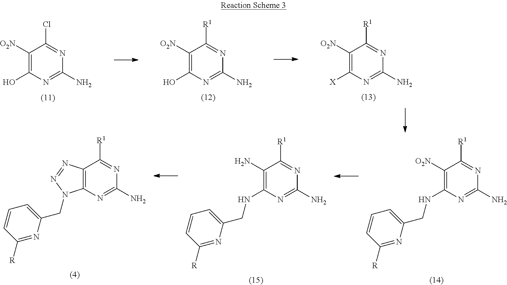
C1([O2N])=C([X])N=C(N)N=C1[R1].C1([O2N])=C(O)N=C(N)N=C1[R1].C1([O2N])=C(O)N=C(N)N=C1Cl.C12=C(N=C(N)N=C1[R1])N(CC1=CC=CC([R])=N1)N=N2.C1(N)=C(NCC2=CC=CC([R])=N2)N=C(N)N=C1[R1].C1([O2N])=C(NCC2=CC=CC([R])=N2)N=C(N)N=C1[R1]
